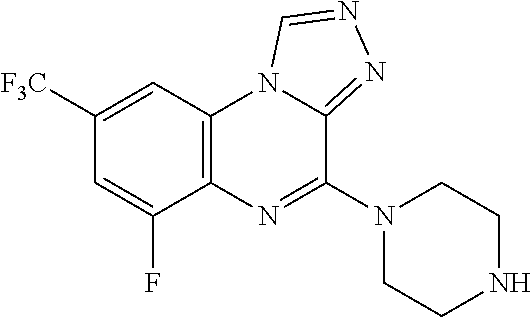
C12=C(C=C([F3C])C=C1F)N1C(=NN=C1)C(N1CCNCC1)=N2
